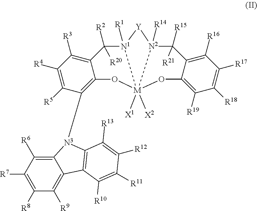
C1([R8])=C([R7])C([R6])=C2C(=C1[R9])C1=C(C([R13])=C([R12])C([R11])=C1[R10])[N3]2C1=C2C(=C([R3])C([R4])=C1[R5])C([R2])([R20])[N1](C)([R1])[Y][N2](C)([R14])C([R15])([R21])C1=C([R16])C([R17])=C([R18])C([R19])=C1O[M]([X2])([X1])O2
